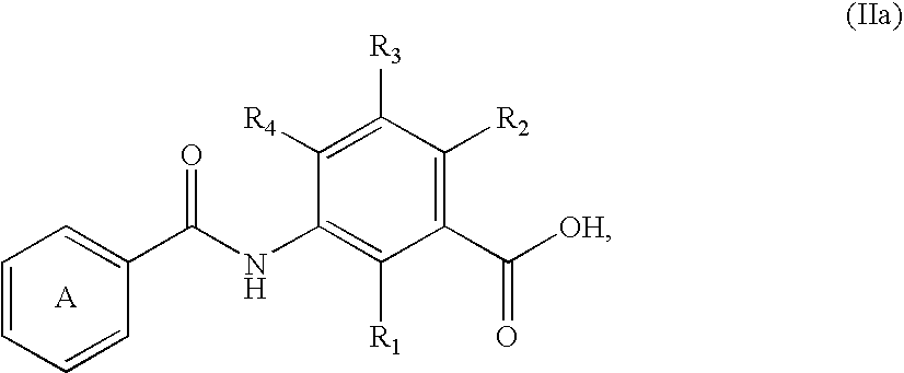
C1=CC=CC(C(NC2=C([R1])C(C([OH])=O)=C([R2])C([R3])=C2[R4])=O)=C1
